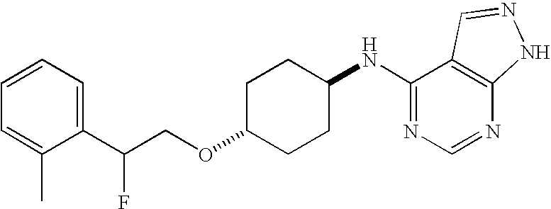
C1=CC=C(C(COC2CCC(NC3=NC=NC4=C3C=NN4)CC2)F)C(C)=C1
